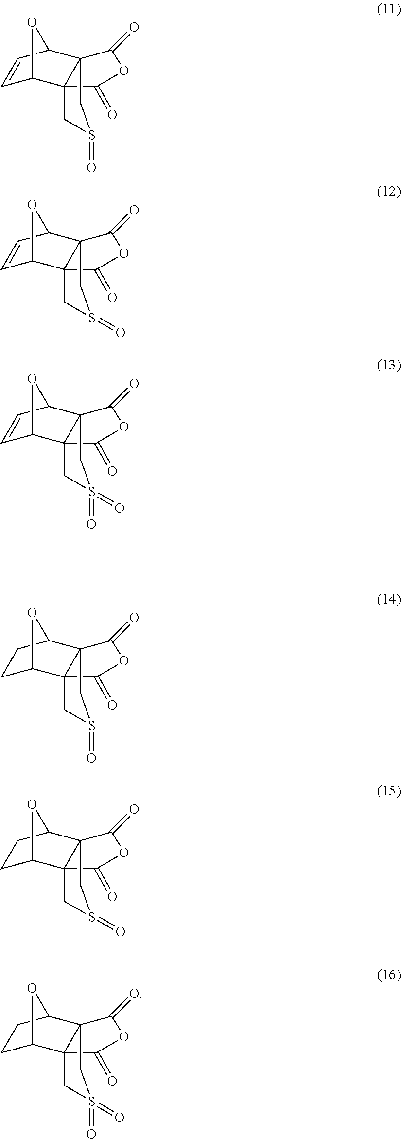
C1=CC2C34C(C1O2)(C(=O)OC3=O)CS(=O)C4.C1=CC2C34C(C1O2)(C(=O)OC3=O)CS(=O)C4.C1=CC2C34C(C1O2)(C(=O)OC3=O)CS(=O)(=O)C4.C1C2C34C(C(C1)O2)(CS(=O)C3)C(=O)OC4=O.C1C2C34C(C(C1)O2)(CS(=O)C3)C(=O)OC4=O.C1C2C34C(C(C1)O2)(CS(=O)(=O)C3)C(=O)OC4=O
